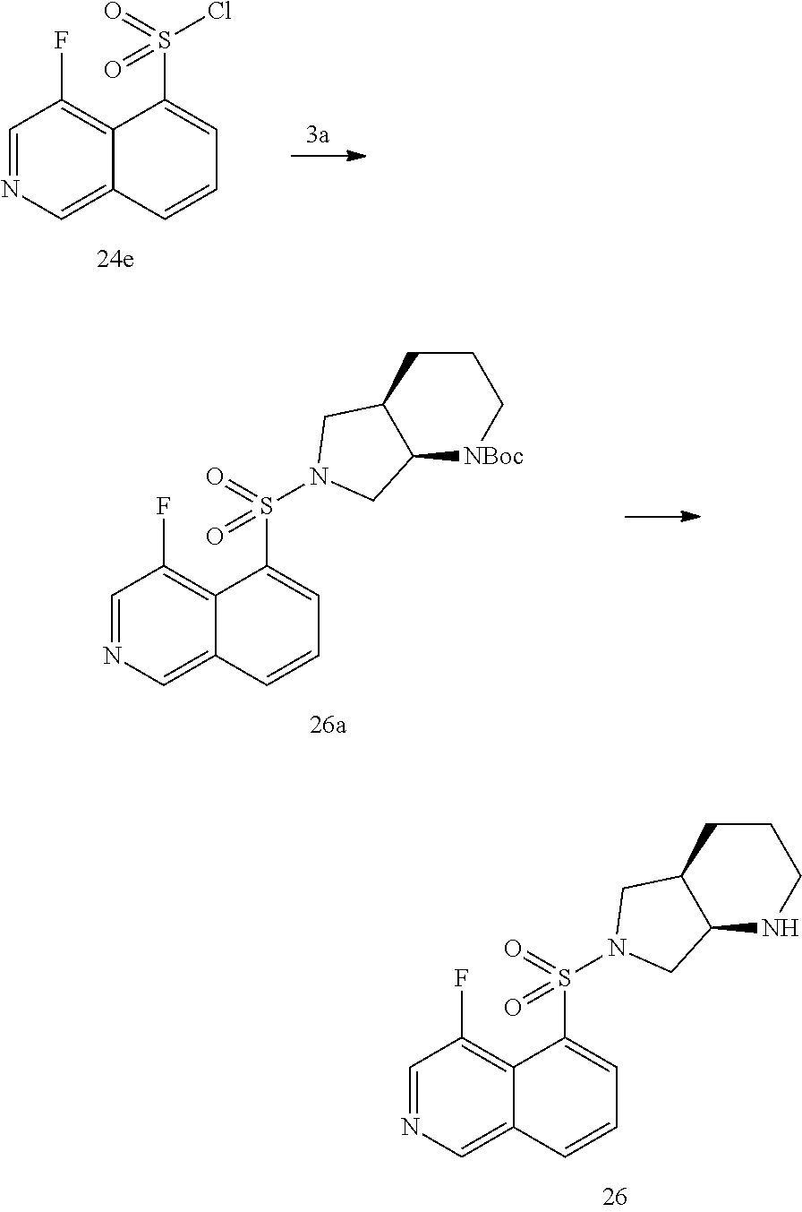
C1=NC=C2C(=C1F)C(S(Cl)(=O)=O)=CC=C2.C1=NC=C2C(=C1F)C(S(=O)(=O)N1CC3C([NBoc]CCC3)C1)=CC=C2.C1=NC=C2C(=C1F)C(S(=O)(=O)N1CC3C(NCCC3)C1)=CC=C2
